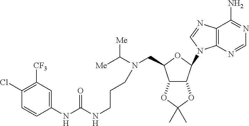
C1(NC(NCCCN(C([Me])[Me])CC2C3C(C(N4C5=C(C(N)=NC=N5)N=C4)O2)OC(C)(C)O3)=O)=CC([CF3])=C(Cl)C=C1
